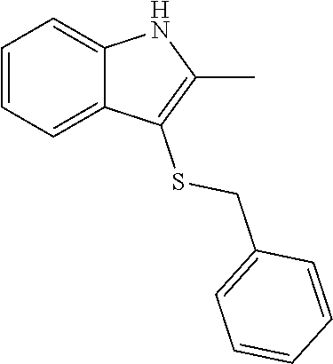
C1=CC=C2C(=C1)NC(C)=C2SCC1=CC=CC=C1
